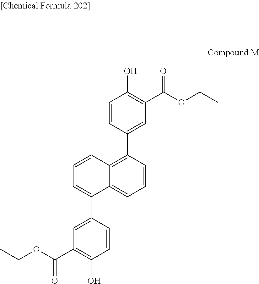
C1=CC(C2=C3C(=CC=C2)C(C2=CC(C(OCC)=O)=C(O)C=C2)=CC=C3)=CC(C(OCC)=O)=C1O
